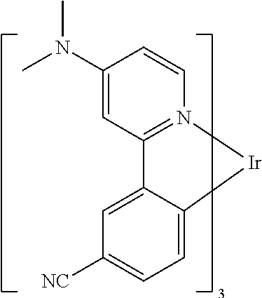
CN(C1=CC2=N(C=C1)[Ir]C1=CC=C([NC])C=C21)C
